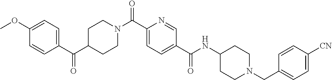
N(C(C1=CC=C(C(=O)N2CCC(C(=O)C3=CC=C(OC)C=C3)CC2)N=C1)=O)C1CCN(CC2=CC=C([CN])C=C2)CC1
